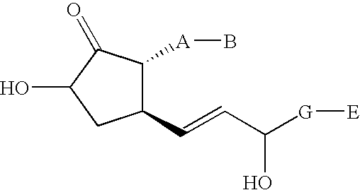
C1(C=CC([G][E])O)C([A]B)C(=O)C(O)C1
